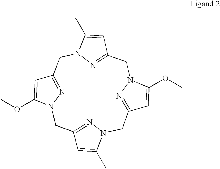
C1=C(C)N2N=C1CN1C(OC)=CC(=N1)CN1C(C)=CC(=N1)CN1C(OC)=CC(=N1)C2
